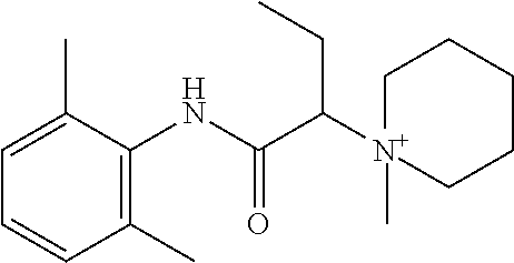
C1(C)=C(NC(C([N+]2(C)CCCCC2)CC)=O)C(C)=CC=C1
